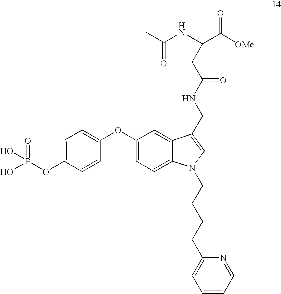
C1=C(OP(=O)(O)O)C=CC(OC2=CC=C3C(=C2)C(CNC(CC(NC(C)=O)C([OMe])=O)=O)=CN3CCCCC2=CC=CC=N2)=C1
